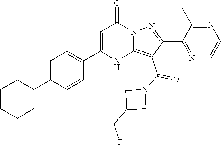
C1(C2=CC=C(C3=CC(=O)N4C(=C(C(=O)N5CC(CF)C5)C(C5=NC=CN=C5C)=N4)N3)C=C2)(F)CCCCC1
